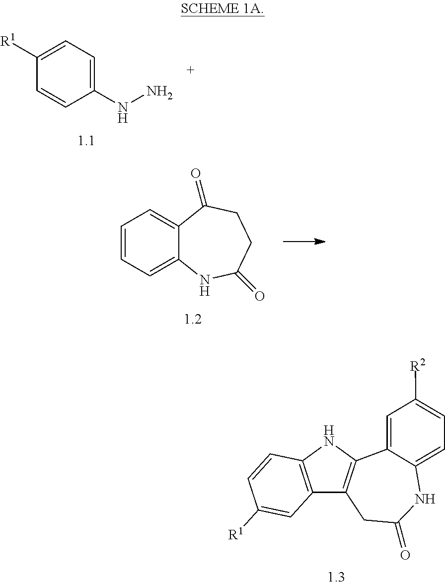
C12=C(NC3=C1CC(=O)NC1=CC=C([R2])C=C31)C=CC([R1])=C2.C1(NN)=CC=C([R1])C=C1.C1=CC=C2C(=C1)C(=O)CCC(=O)N2
